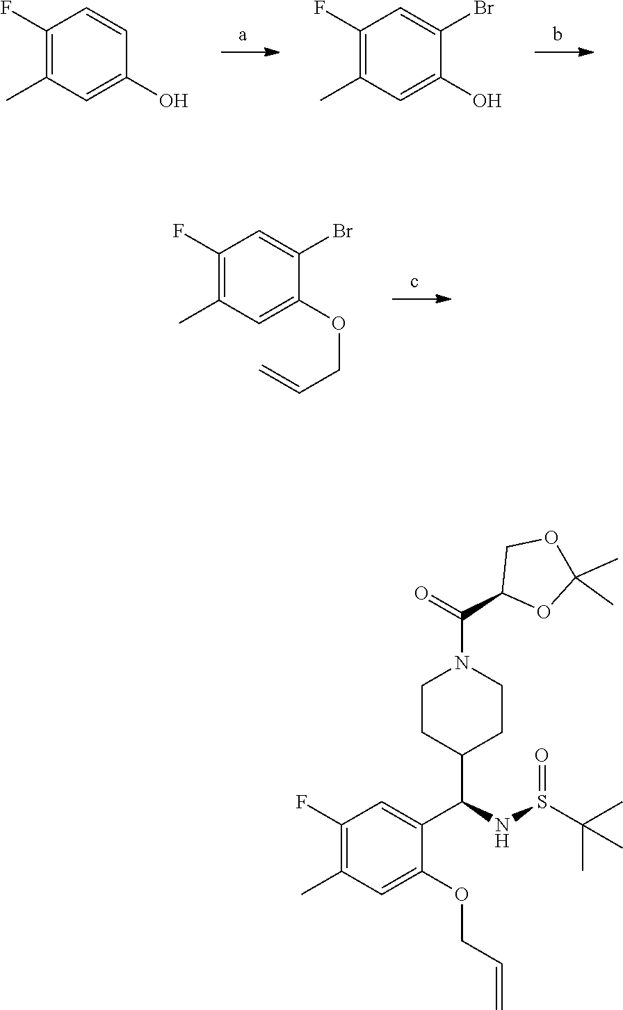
C1=CC(O)=CC(C)=C1F.C1=C(Br)C(O)=CC(C)=C1F.C1=C(Br)C(OCC=C)=CC(C)=C1F.O1C(C)(C)OC(C(=O)N2CCC(C(NS(=O)C(C)(C)C)C3=CC(F)=C(C)C=C3OCC=C)CC2)C1
